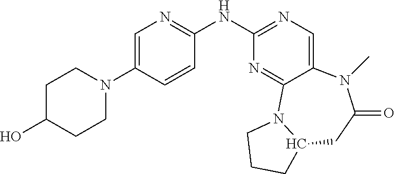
C1C(O)CCN(C2=CN=C(NC3=NC=C4C(=N3)N3C(CC(=O)N4C)CCC3)C=C2)C1
